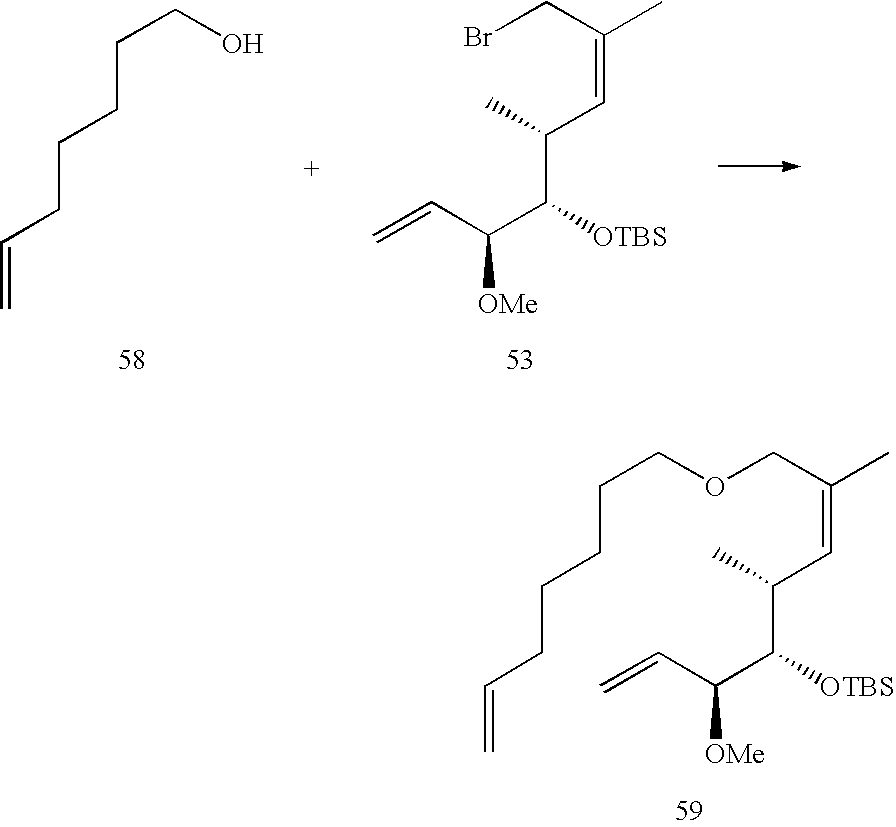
C=CCCCCCO.C=CC(C([OTBS])C(C)C=C(C)CBr)[OMe].C=CC(C([OTBS])C(C)C=C(C)COCCCCCC=C)[OMe]
